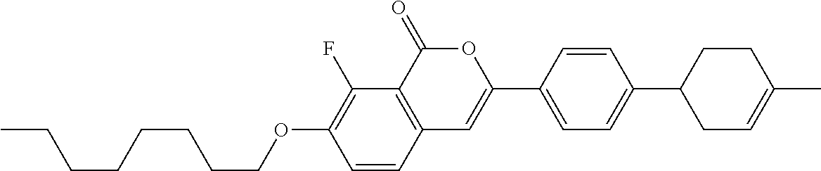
C12=C(C(=O)OC(C3=CC=C(C4CC=C(C)CC4)C=C3)=C1)C(F)=C(OCCCCCCCC)C=C2
